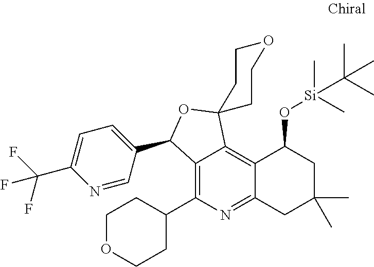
C12=C(C3CCOCC3)N=C3C(=C1C1(OC2C2=CC=C(C(F)(F)F)N=C2)CCOCC1)C(O[Si](C)(C(C)(C)C)C)CC(C)(C)C3
